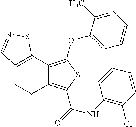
C12=C(C3=C(OC4=CC=CN=C4C)SC(C(=O)NC4=C(Cl)C=CC=C4)=C3CC1)SN=C2
